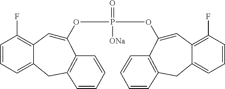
C1=C(OP([ONa])(=O)OC2=CC3=C(F)C=CC=C3CC3=C2C=CC=C3)C2=C(CC3=CC=CC(F)=C13)C=CC=C2
